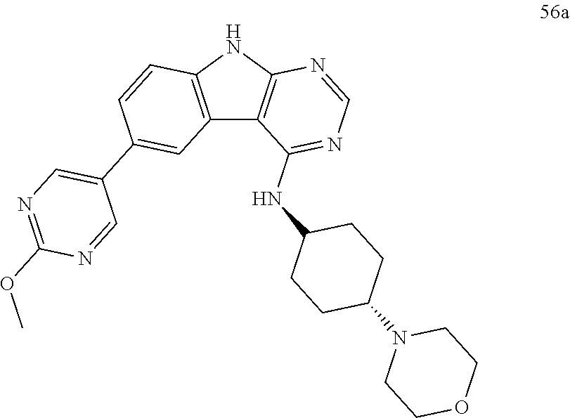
C12=C(NC3=C1C(NC1CCC(N4CCOCC4)CC1)=NC=N3)C=CC(C1=CN=C(OC)N=C1)=C2
